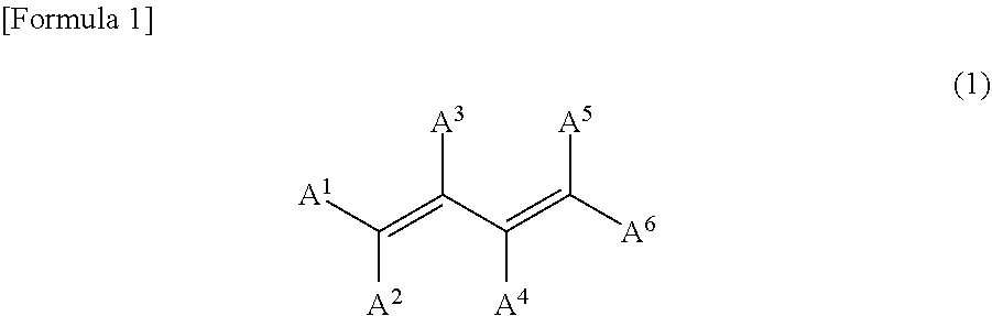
[A1]C(=C(C(=C([A6])[A5])[A4])[A3])[A2]
